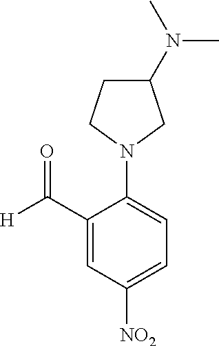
[H]C(C1=CC([NO2])=CC=C1N1CC(N(C)C)CC1)=O
